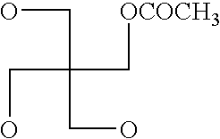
OCC(C[OCOCH3])(CO)CO
